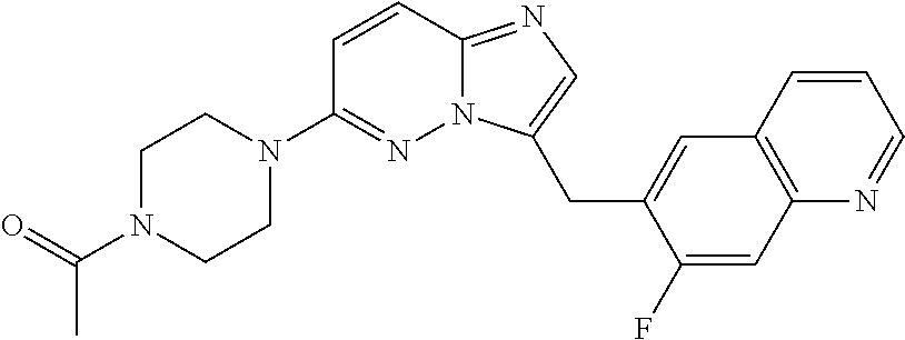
C1N(C(=O)C)CCN(C2=NN3C(=NC=C3CC3=CC4=C(C=C3F)N=CC=C4)C=C2)C1
